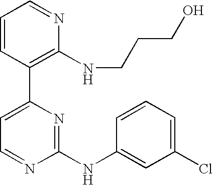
C1=CC(C2=CC=NC(NC3=CC(Cl)=CC=C3)=N2)=C(NCCCO)N=C1
